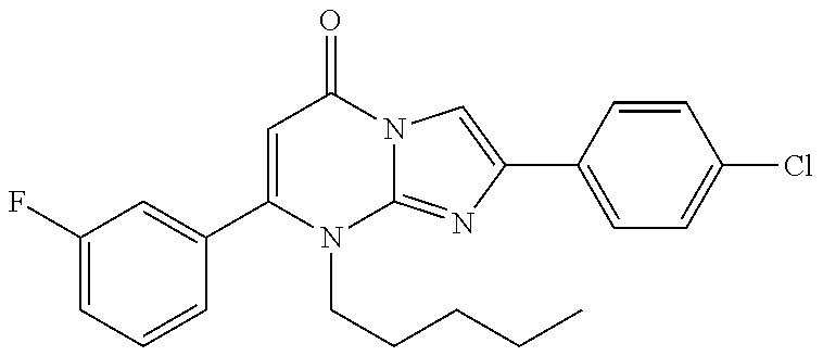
C1=C(F)C=C(C2=CC(=O)N3C(=NC(C4=CC=C(Cl)C=C4)=C3)N2CCCCC)C=C1
